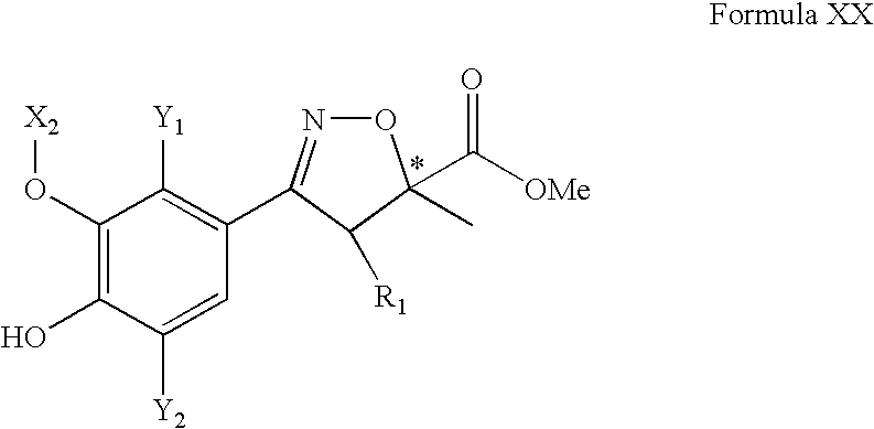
C1=C([Y2])C(O)=C(O[X2])C([Y1])=C1C1=NOC(C)(C([OMe])=O)C1[R1]
